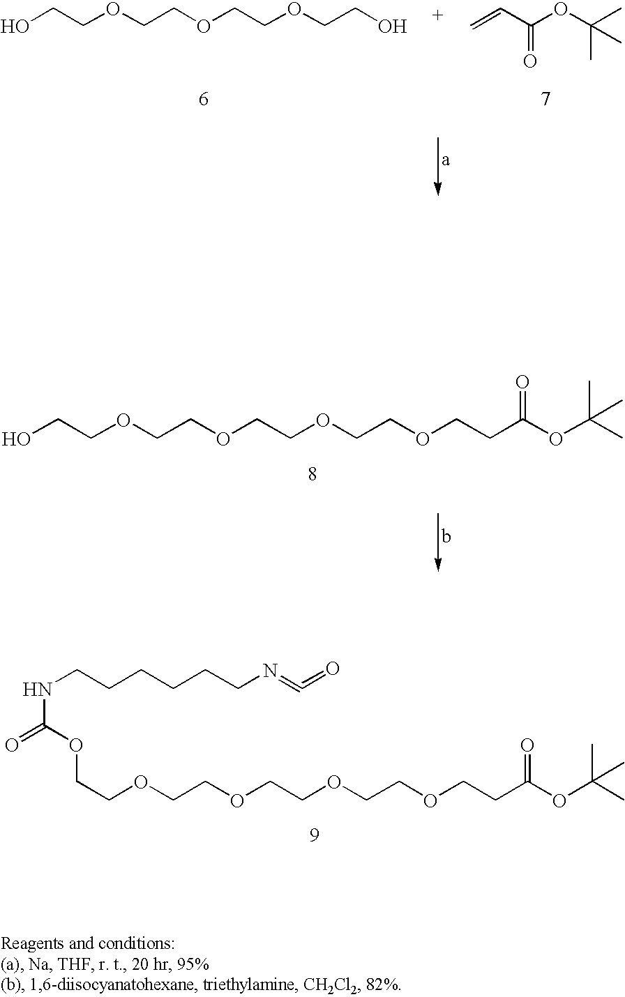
C(COCCOCCOCCC(OC(C)(C)C)=O)OCCOC(NCCCCCCN=C=O)=O.OCCOCCOCCOCCOCCC(OC(C)(C)C)=O.OCCOCCOCCOCCO.C=CC(OC(C)(C)C)=O
